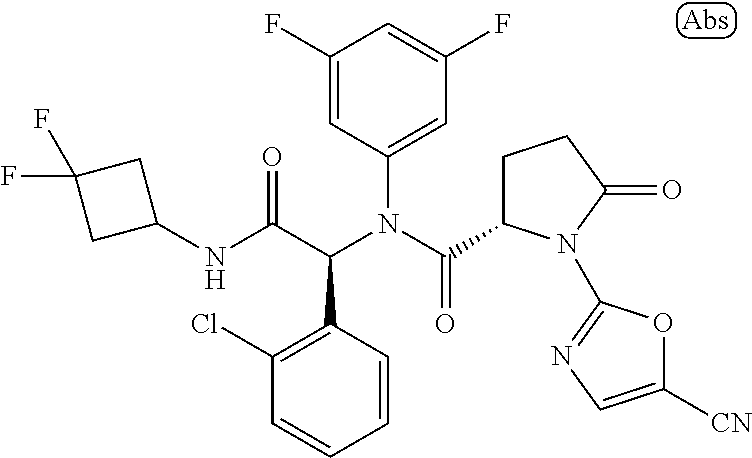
C1(F)=CC(N(C(=O)C2CCC(=O)N2C2=NC=C([CN])O2)C(C(NC2CC(F)(F)C2)=O)C2=C(Cl)C=CC=C2)=CC(F)=C1
